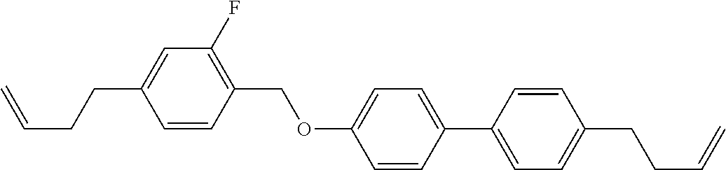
C1=CC(COC2=CC=C(C3=CC=C(CCC=C)C=C3)C=C2)=C(F)C=C1CCC=C
